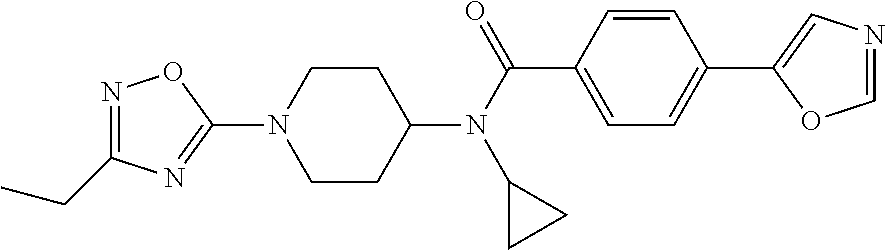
C1CC(N(C(C2=CC=C(C3=CN=CO3)C=C2)=O)C2CC2)CCN1C1=NC(CC)=NO1
